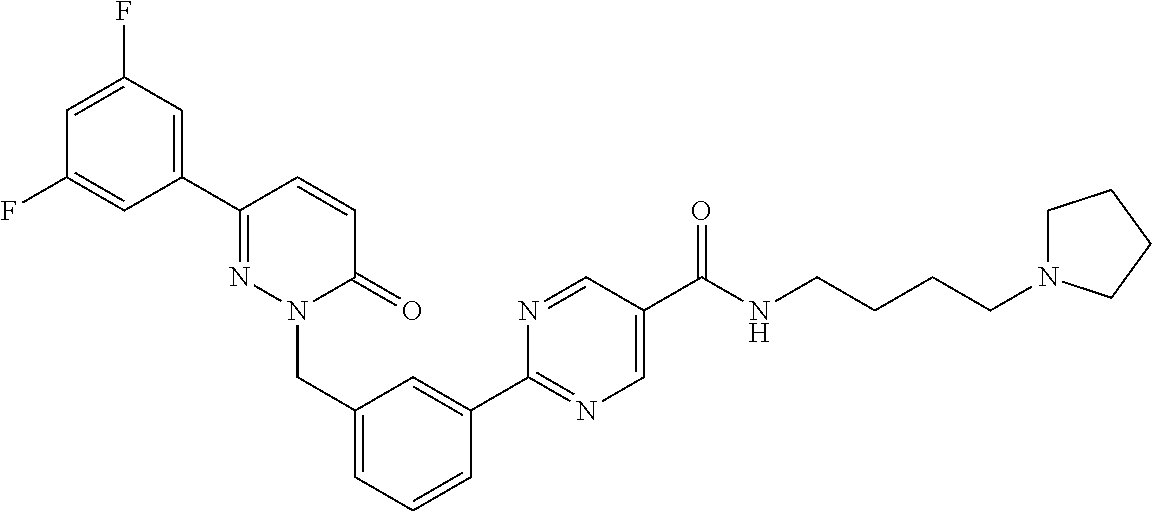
C1=C(C2=NC=C(C(NCCCCN3CCCC3)=O)C=N2)C=CC=C1CN1N=C(C2=CC(F)=CC(F)=C2)C=CC1=O
